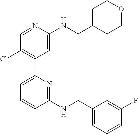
C1=NC(NCC2CCOCC2)=CC(C2=CC=CC(NCC3=CC=CC(F)=C3)=N2)=C1Cl
